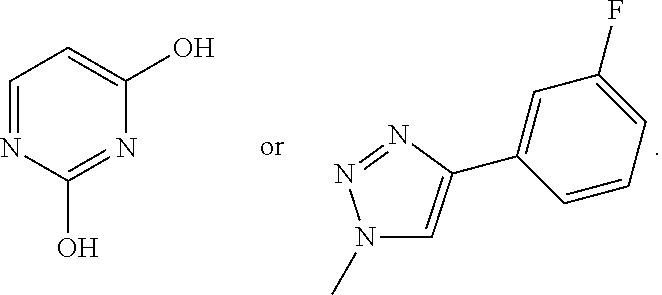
C1(C2=CN(C)N=N2)=CC(F)=CC=C1.C1=NC(O)=NC(O)=C1
